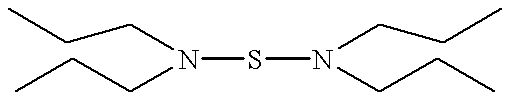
N(SN(CCC)CCC)(CCC)CCC
